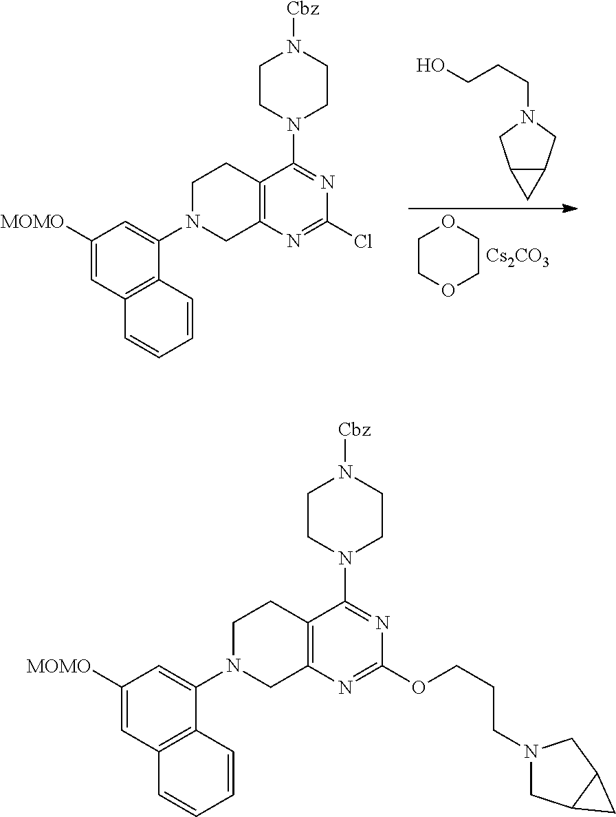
C1([MOMO])=CC2=C(C(N3CCC4=C(C3)N=C(Cl)N=C4N3CCN([Cbz])CC3)=C1)C=CC=C2.C12C(CN(CCCO)C1)C2.C1COCCO1.[Cs2CO3].C1([MOMO])=CC2=C(C(N3CCC4=C(C3)N=C(OCCCN3CC5C(C3)C5)N=C4N3CCN([Cbz])CC3)=C1)C=CC=C2
